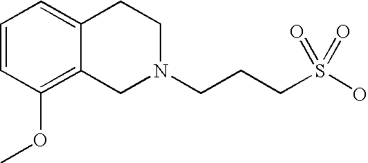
C1=CC(OC)=C2C(=C1)CCN(CCCS(O)(=O)=O)C2
